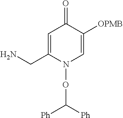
C1=C(CN)N(OC([Ph])[Ph])C=C([OPMB])C1=O
